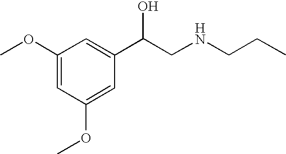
C1(OC)=CC(OC)=CC(C(CNCCC)O)=C1
